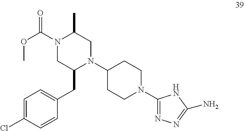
C1=C(Cl)C=CC(CC2N(C3CCN(C4=NN=C(N)N4)CC3)CC(C)N(C(OC)=O)C2)=C1
